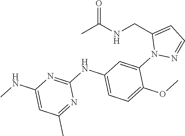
CC(NCC1=CC=NN1C1=CC(NC2=NC(NC)=CC(C)=N2)=CC=C1OC)=O
